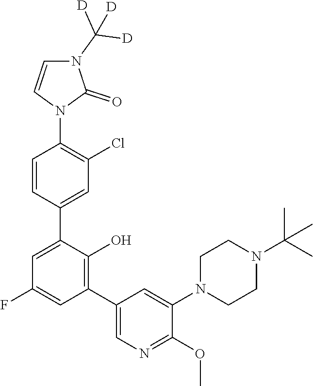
C1CN(C2=CC(C3=C(O)C(C4=CC(Cl)=C(N5C=CN(C([D])([D])[D])C5=O)C=C4)=CC(F)=C3)=CN=C2OC)CCN1C(C)(C)C
